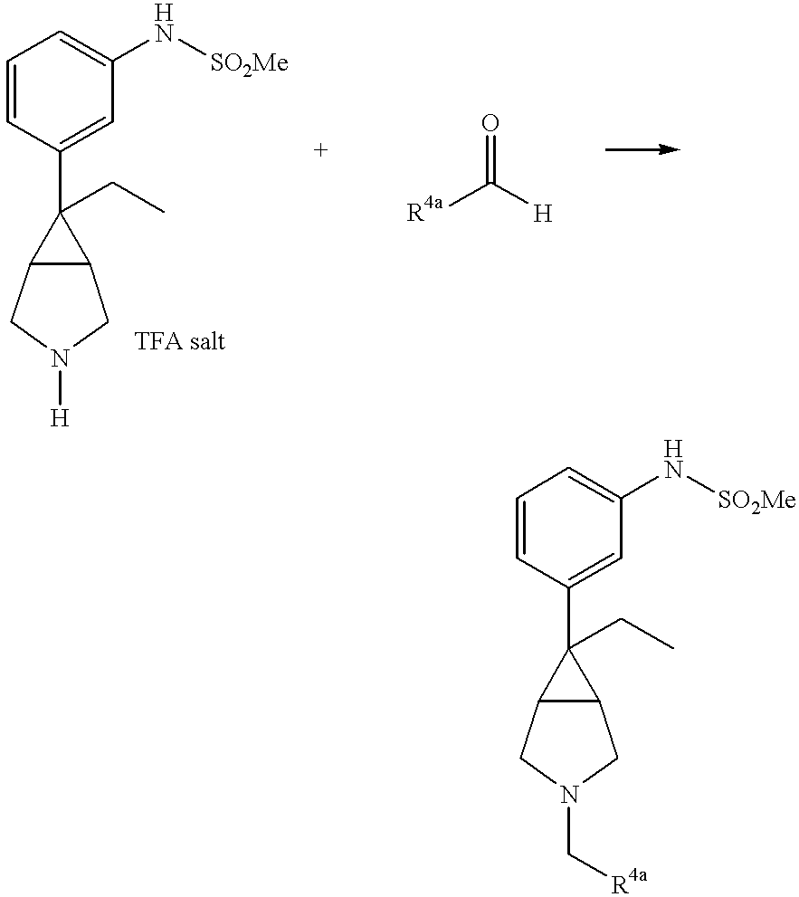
C1(C2(CC)C3C2CN([H])C3)=CC(N[SO2Me])=CC=C1.C1(C2(CC)C3C2CN(C[R4a])C3)=CC(N[SO2Me])=CC=C1.[R4a]C([H])=O
